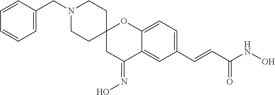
C(C1=CC=CC=C1)N1CCC2(CC1)CC(=NO)C1=CC(C=CC(NO)=O)=CC=C1O2
